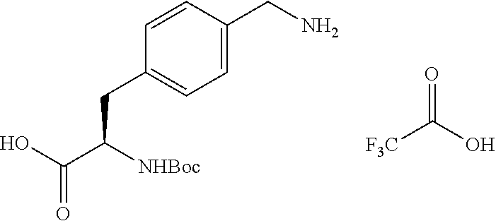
[F3C]C(O)=O.C1(CN)=CC=C(CC(C(O)=O)[NHBoc])C=C1
